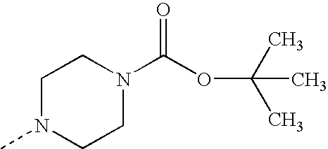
C1N(C)CCN(C(OC(C)(C)C)=O)C1
